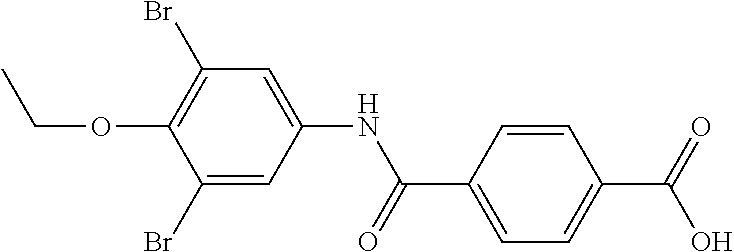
C1=C(C(NC2=CC(Br)=C(OCC)C(Br)=C2)=O)C=CC(C(=O)O)=C1
